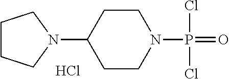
C1CCN(C2CCN(P(=O)(Cl)Cl)CC2)C1.Cl
